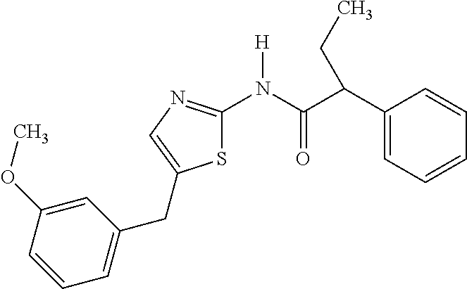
S1C(N(C(C(C2=CC=CC=C2)CC)=O)[H])=NC=C1CC1=CC=CC(OC)=C1
